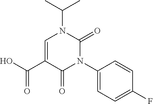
C1=C(C(O)=O)C(=O)N(C2=CC=C(F)C=C2)C(=O)N1C(C)C
